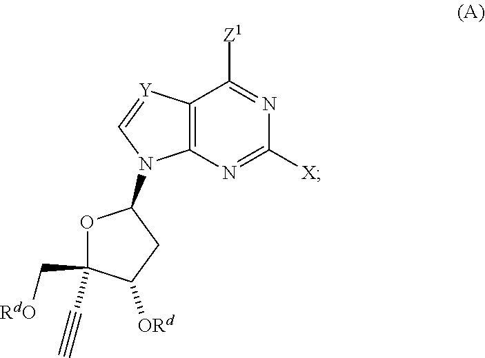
C12=C(N=C([X])N=C1[Z1])N(C1OC(C[RdO])(C#C)C([ORd])C1)C=[Y]2
